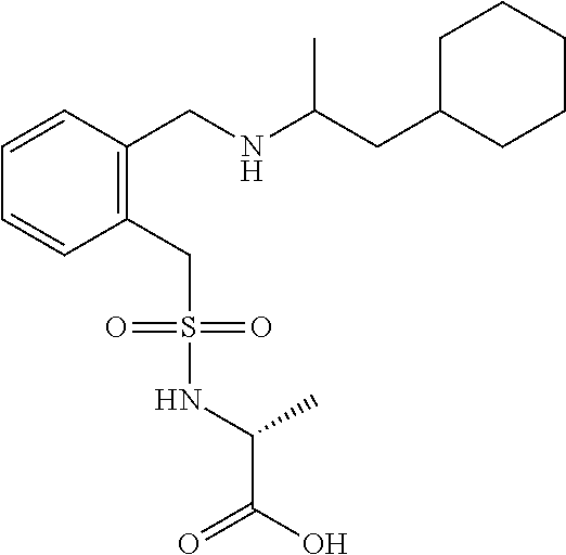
C1(CS(NC(C(O)=O)C)(=O)=O)=C(CNC(CC2CCCCC2)C)C=CC=C1
